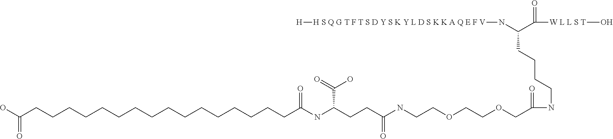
C(NC(COCCOCCNC(CCC(C(O)=O)NC(=O)CCCCCCCCCCCCCCCCC(O)=O)=O)=O)CCCC(N[H S Q G T F T S D Y S K Y L D S K K A Q E F V][H])C([W L L S T]O)=O
